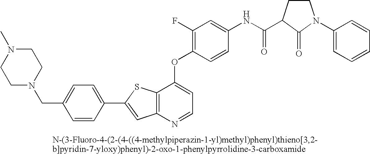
C12=C(N=CC=C1OC1=C(F)C=C(NC(=O)C3CCN(C4=CC=CC=C4)C3=O)C=C1)C=C(C1=CC=C(CN3CCN(C)CC3)C=C1)S2
